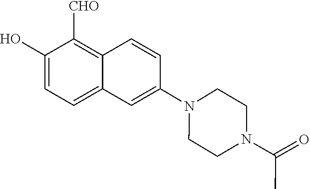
C1(O)=CC=C2C(=C1[CHO])C=CC(N1CCN(C(=O)C)CC1)=C2
